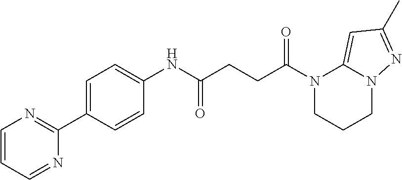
N1(C(=O)CCC(=O)NC2=CC=C(C3=NC=CC=N3)C=C2)CCCN2C1=CC(C)=N2
